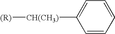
[CH(CH3)]([(R)])C1=CC=CC=C1
